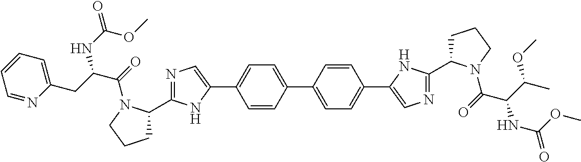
C1=CC(C2=CC=C(C3=CN=C(C4CCCN4C(=O)C(C(OC)C)NC(=O)OC)N3)C=C2)=CC=C1C1=CN=C(C2CCCN2C(=O)C(CC2=CC=CC=N2)NC(=O)OC)N1
